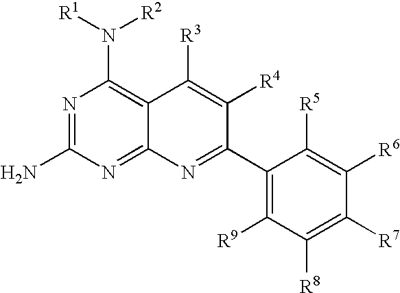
N1=C(N)N=C2C(=C1N([R1])[R2])C([R3])=C([R4])C(C1=C([R9])C([R8])=C([R7])C([R6])=C1[R5])=N2
